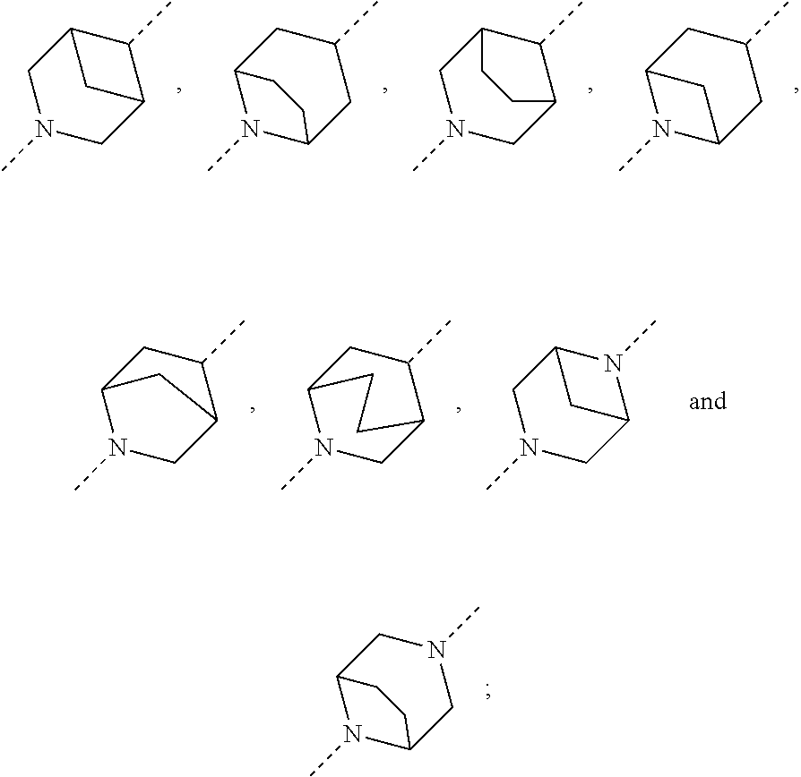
C1N(C)CC2C(C)C1C2.N1(C)C2CC(C)CC1CC2.C1N(C)CC2C(C)C1CC2.C12N(C)C(CC(C)C1)C2.C12N(C)CC(C(C)C1)C2.N1(C)CC2C(C)CC1CC2.C1N(C)CC2N(C)C1C2.N1(C)C2CN(C)CC1CC2
